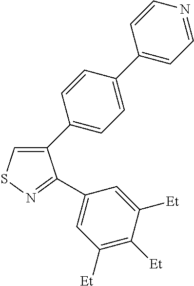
C1(C2=CC=C(C3=CC=NC=C3)C=C2)=CSN=C1C1=CC([Et])=C([Et])C([Et])=C1
